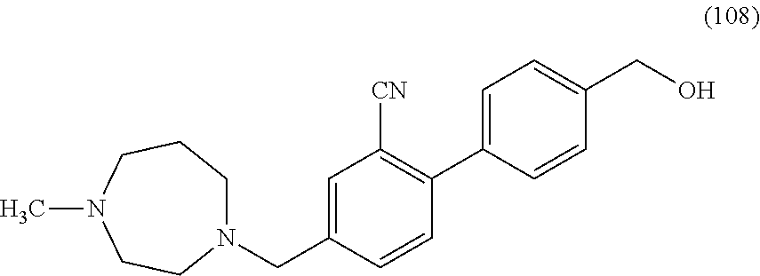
N1(CC2=CC([CN])=C(C3=CC=C(CO)C=C3)C=C2)CCCN(C)CC1
